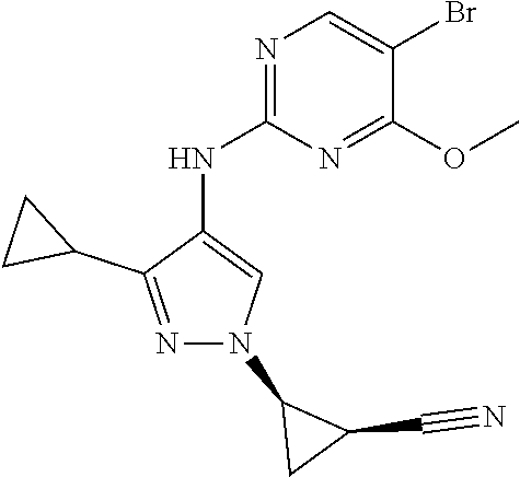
N1=C(NC2=CN(C3CC3C#N)N=C2C2CC2)N=C(OC)C(Br)=C1
